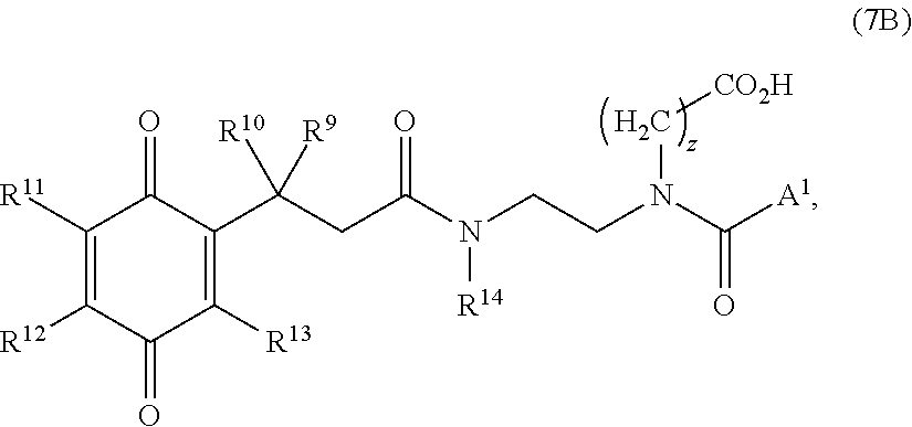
C1([R11])=C([R12])C(=O)C([R13])=C(C(CC(N(CCN(C([A1])=O)C[CO2H])[R14])=O)([R10])[R9])C1=O
